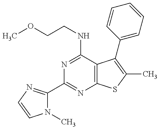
N1(C)C(C2=NC3=C(C(NCCOC)=N2)C(C2=CC=CC=C2)=C(C)S3)=NC=C1
